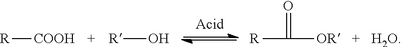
[R][COOH].[R]O.[R]C([OR])=O
